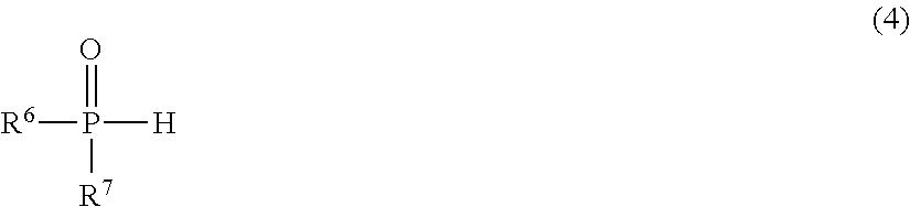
O=P([R7])([H])[R6]
